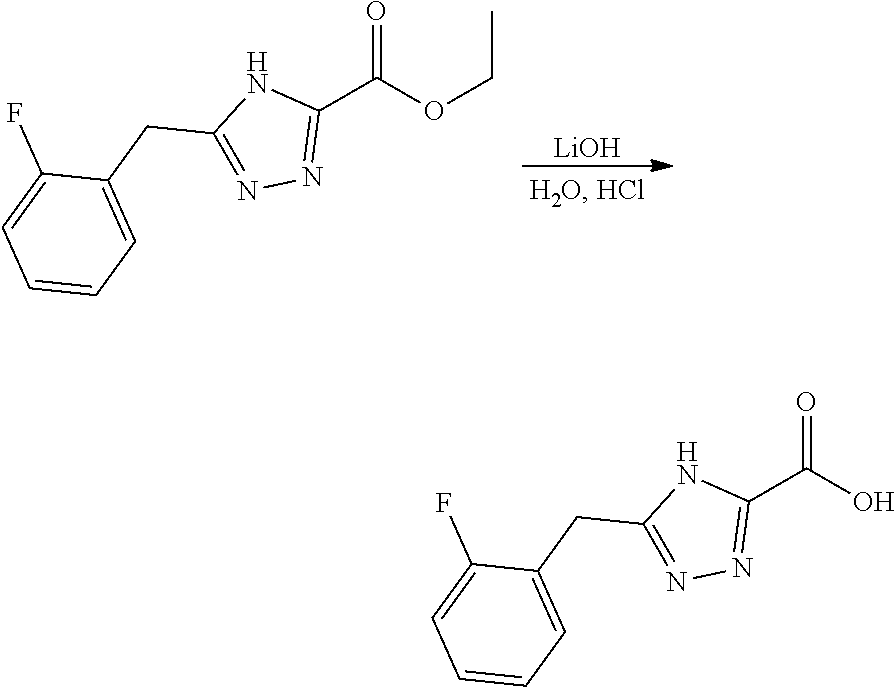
[LiOH].O=C(OCC)C1=NN=C(CC2=CC=CC=C2F)N1.O=C(O)C1=NN=C(CC2=CC=CC=C2F)N1
